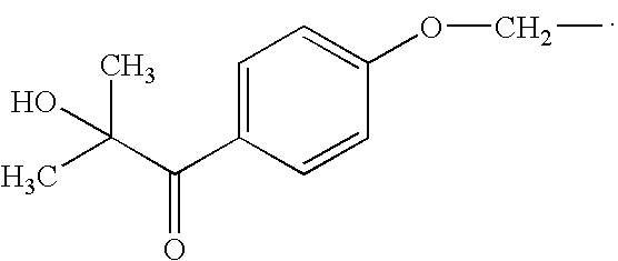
C1=C(C(C(C)(C)O)=O)C=CC(OCC)=C1
